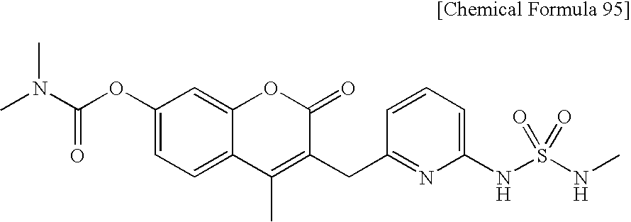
C1(OC(N(C)C)=O)=CC=C2C(=C1)OC(=O)C(CC1=NC(NS(NC)(=O)=O)=CC=C1)=C2C
